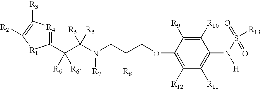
C1(C(C(N(CC(COC2=C([R12])C([R11])=C(N(S(=O)(=O)[R13])[H])C([R10])=C2[R9])[R8])[R7])([R5])[R5])([R6])[R6])=[R4]C([R3])=C([R2])[R1]1
